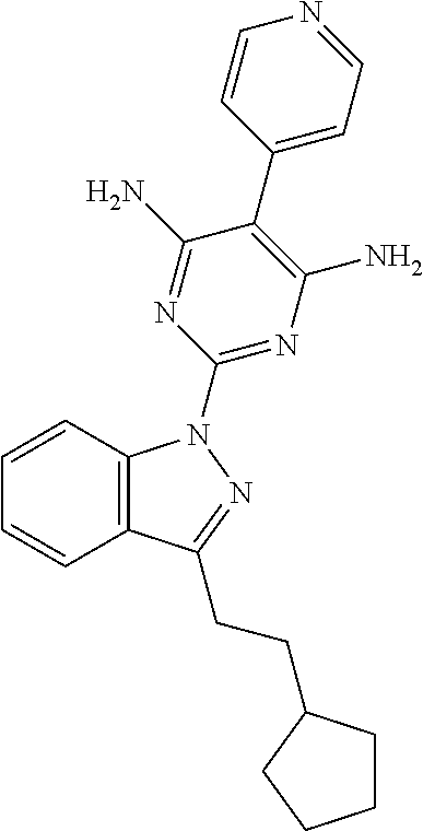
C1=CC2=C(C=C1)C(CCC1CCCC1)=NN2C1=NC(N)=C(C2=CC=NC=C2)C(N)=N1
